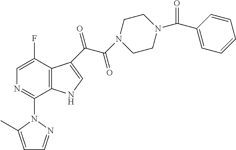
N1C=C(C(=O)C(N2CCN(C(C3=CC=CC=C3)=O)CC2)=O)C2=C1C(N1C(C)=CC=N1)=NC=C2F
